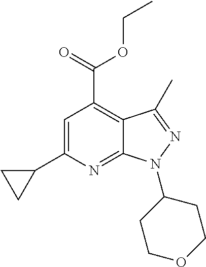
C1=C(C2CC2)N=C2C(=C1C(=O)OCC)C(C)=NN2C1CCOCC1
